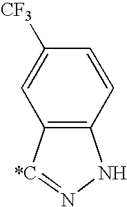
C12=C(NN=[*C]1)C=CC([CF3])=C2
